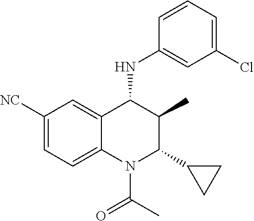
C1([NC])=CC=C2C(=C1)C(NC1=CC(Cl)=CC=C1)C(C)C(C1CC1)N2C(C)=O
